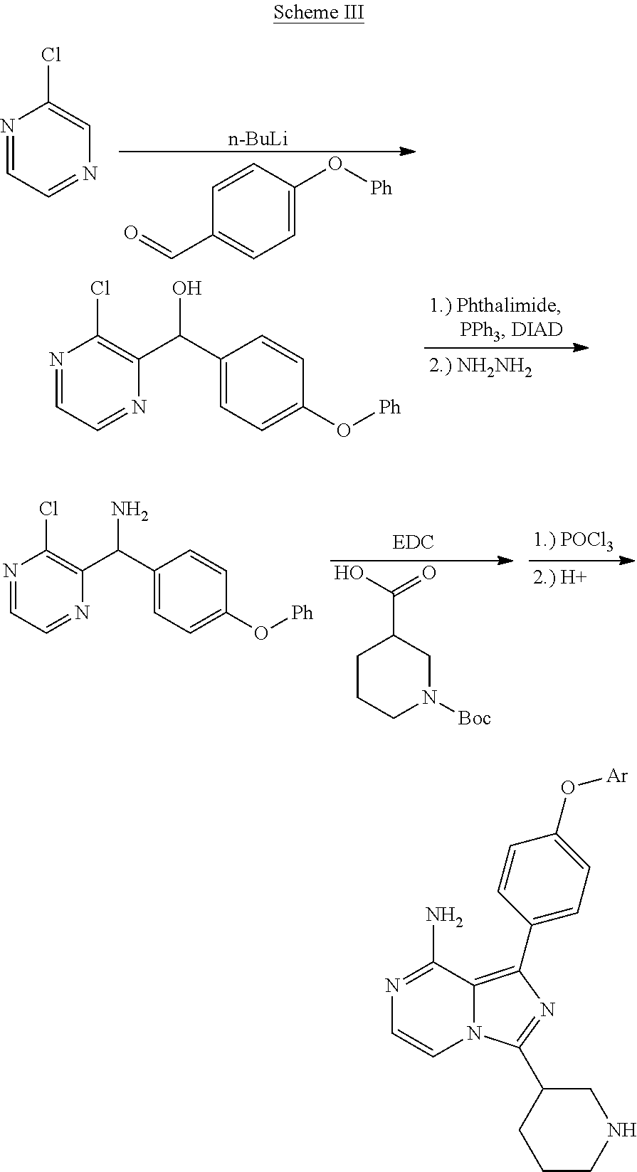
[n-BuLi].C1=CC(O[Ph])=CC=C1C=O.N1=CC=NC=C1Cl.N1=CC=NC(C(C2=CC=C(O[Ph])C=C2)O)=C1Cl.C1CCN([Boc])CC1C(O)=O.N1=CC=NC(C(C2=CC=C(O[Ph])C=C2)N)=C1Cl.N1=C(N)C2=C(C3=CC=C(O[Ar])C=C3)N=C(C3CCCNC3)N2C=C1
